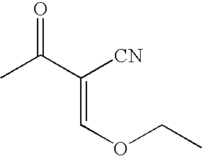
O=C(C([CN])=COCC)C
